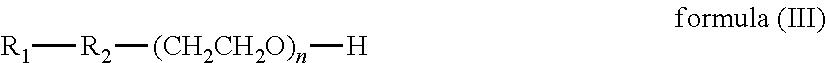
[R1][R2][(CH2CH2O)n][H]
